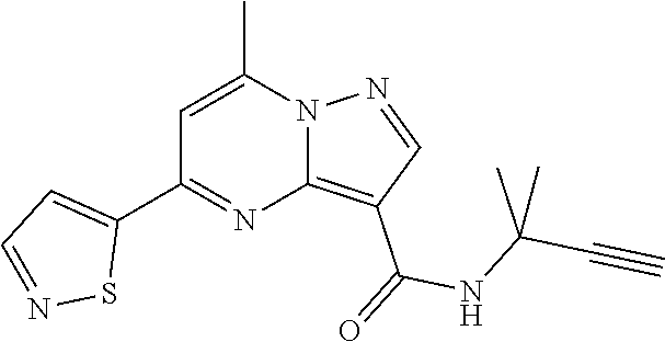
C12=C(C(=O)NC(C#C)(C)C)C=NN1C(C)=CC(C1=CC=NS1)=N2
